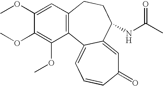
C1(OC)=CC2=C(C(OC)=C1OC)C1=CC=CC(=O)C=C1C(NC(C)=O)CC2
